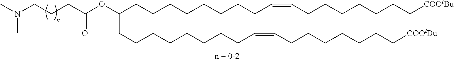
CN(CCCC(OC(CCCCCCCCC=CCCCCCCC[COOtBu])CCCCCCCCC=CCCCCCCC[COOtBu])=O)C
